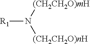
[R1]N([(CH2CH2O)mH])[(CH2CH2O)nH]
